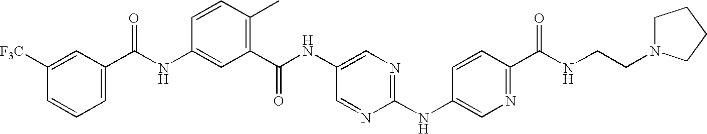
C1=C(C(NC2=CC(C(NC3=CN=C(NC4=CN=C(C(NCCN5CCCC5)=O)C=C4)N=C3)=O)=C(C)C=C2)=O)C=C([F3C])C=C1
